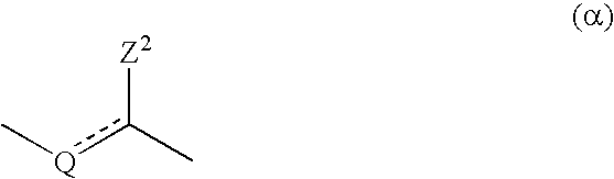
[Q](c(C)[Z2])C
